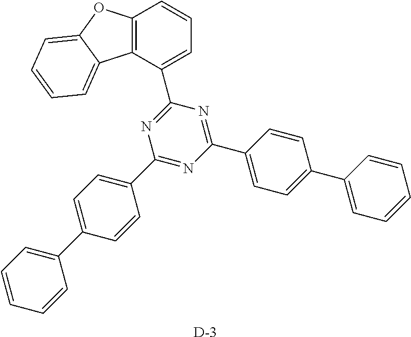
C1(C2=CC=C(C3=CC=CC=C3)C=C2)=NC(C2=CC=CC3=C2C2=CC=CC=C2O3)=NC(C2=CC=C(C3=CC=CC=C3)C=C2)=N1.[D]
